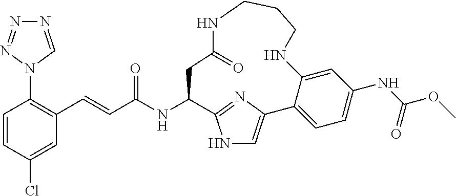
C1=CC(Cl)=CC(C=CC(NC2C3=NC(=CN3)C3=CC=C(NC(OC)=O)C=C3NCCCNC(=O)C2)=O)=C1N1C=NN=N1
